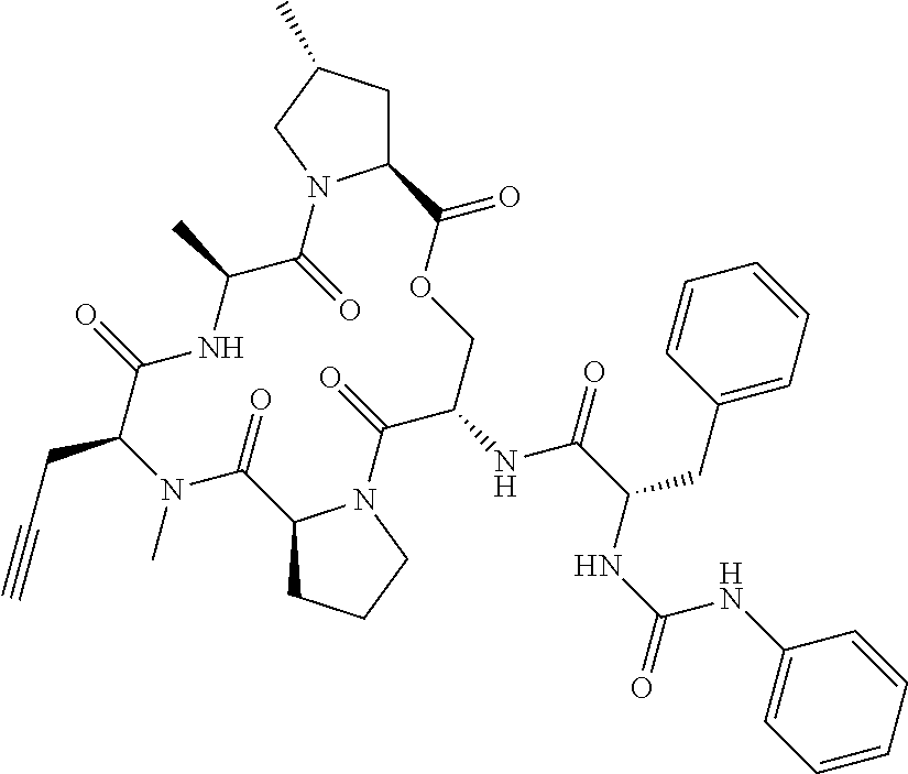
CN1C(CC#C)C(=O)NC(C)C(=O)N2C(CC(C)C2)C(=O)OCC(NC(=O)C(CC2=CC=CC=C2)NC(NC2=CC=CC=C2)=O)C(=O)N2C(C1=O)CCC2
